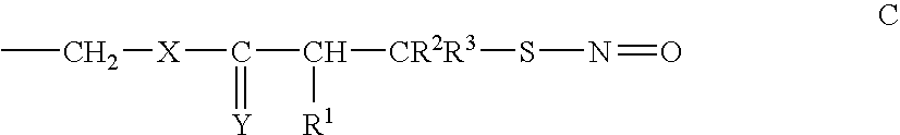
CC[X]C(C([CR2R3]SN=O)[R1])=[Y]
